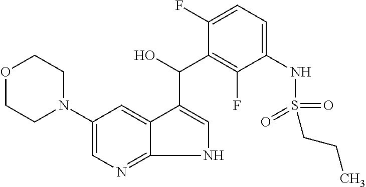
C1(N2CCOCC2)=CN=C2NC=C(C(O)C3=C(F)C(NS(CCC)(=O)=O)=CC=C3F)C2=C1
